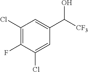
C1(Cl)=C(F)C(Cl)=CC(C(O)[CF3])=C1
